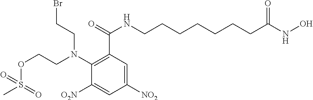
C1(N(CCBr)CCOS(C)(=O)=O)=C(C(=O)NCCCCCCCC(NO)=O)C=C([NO2])C=C1[O2N]
